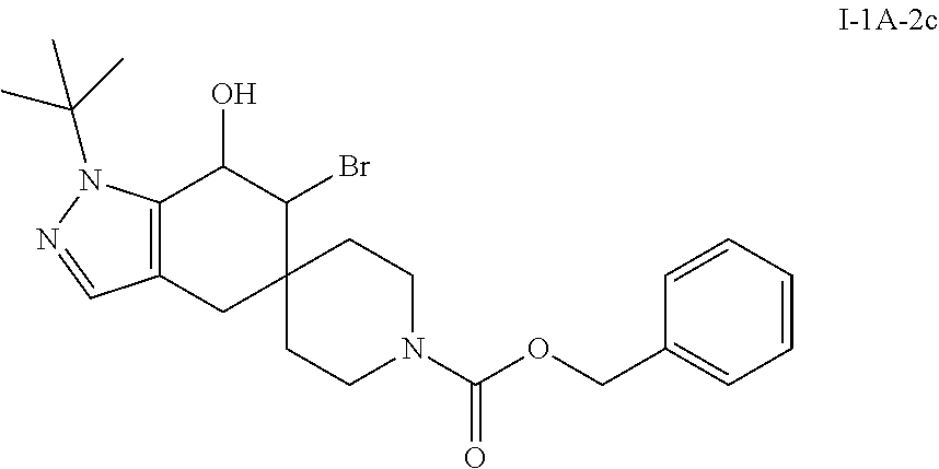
C12(CCN(C(OCC3=CC=CC=C3)=O)CC1)C(Br)C(O)C1=C(C2)C=NN1C(C)(C)C
